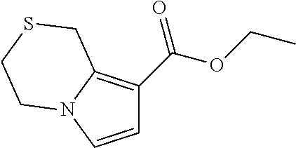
C1=CN2C(=C1C(OCC)=O)CSCC2
